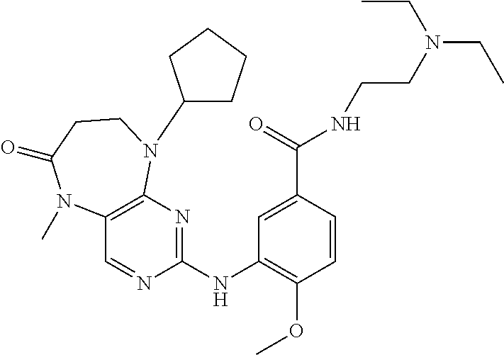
C1(NC2=NC3=C(C=N2)N(C)C(=O)CCN3C2CCCC2)=C(OC)C=CC(C(NCCN(CC)CC)=O)=C1
